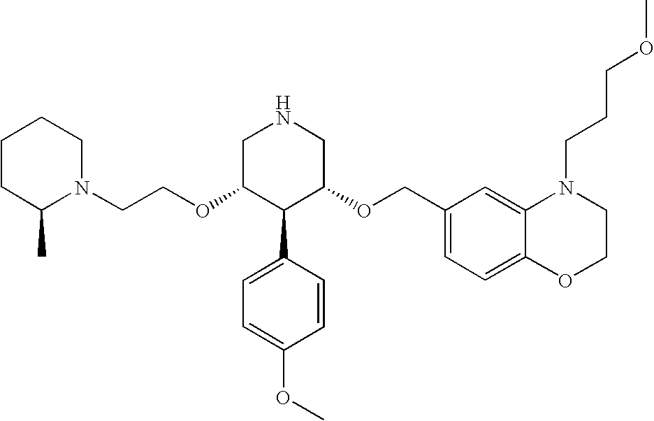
N1(CCOC2C(C3=CC=C(OC)C=C3)C(OCC3=CC=C4C(=C3)N(CCCOC)CCO4)CNC2)CCCCC1C
